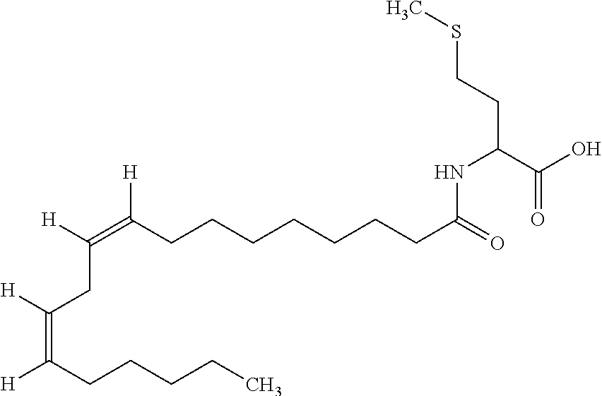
C(=C(CCCCC)[H])(CC(=C(CCCCCCCC(=O)NC(CCSC)C(O)=O)[H])[H])[H]
